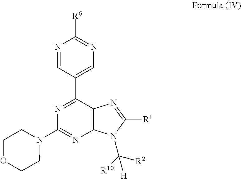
N1=C(C2=CN=C([R6])N=C2)C2=C(N=C1N1CCOCC1)N(C([R10])([R2])[H])C([R1])=N2
